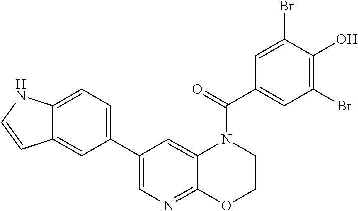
C1(C2=CC=C3C(=C2)C=CN3)=CN=C2C(=C1)N(C(C1=CC(Br)=C(O)C(Br)=C1)=O)CCO2
